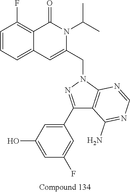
C1=CC=C2C(=C1F)C(=O)N(C(C)C)C(CN1N=C(C3=CC(O)=CC(F)=C3)C3=C1N=CN=C3N)=C2
